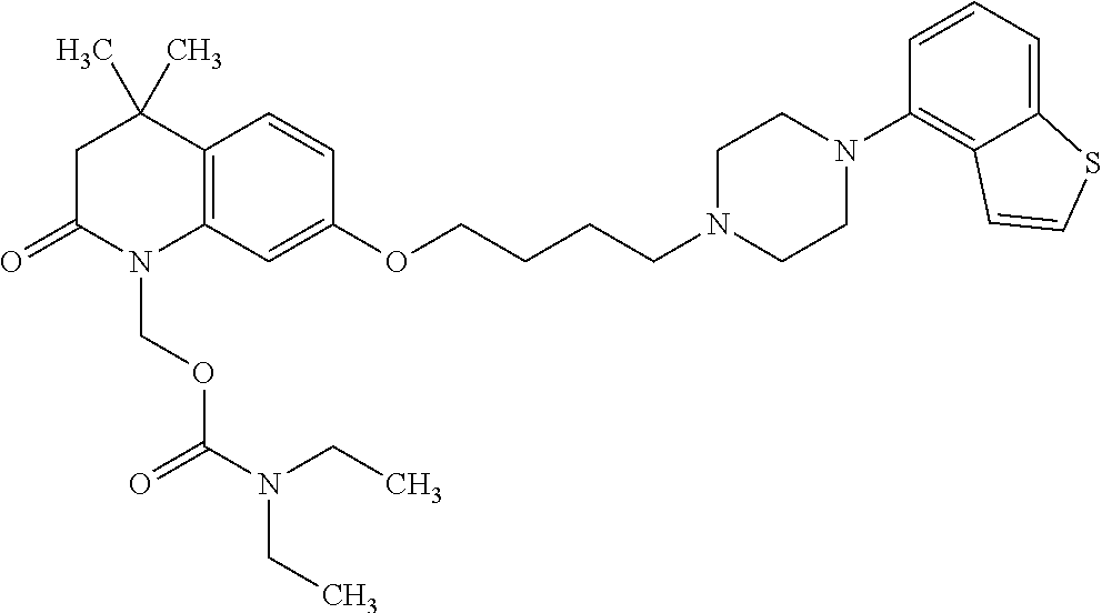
C12=C(C=C(OCCCCN3CCN(C4=C5C(=CC=C4)SC=C5)CC3)C=C1)N(COC(=O)N(CC)CC)C(=O)CC2(C)C
